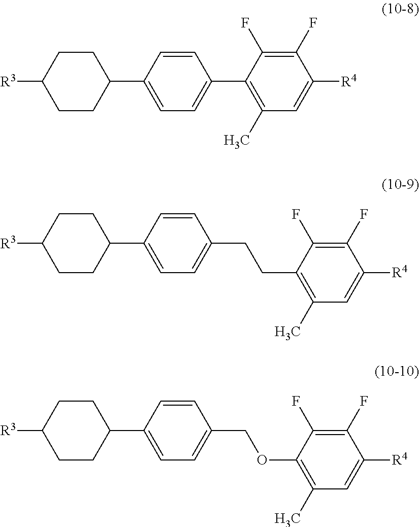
[R4]C1=CC(C)=C(C2=CC=C(C3CCC([R3])CC3)C=C2)C(F)=C1F.C(C1=CC=C(C2CCC([R3])CC2)C=C1)CC1=C(C)C=C([R4])C(F)=C1F.C(C1=CC=C(C2CCC([R3])CC2)C=C1)OC1=C(C)C=C([R4])C(F)=C1F
